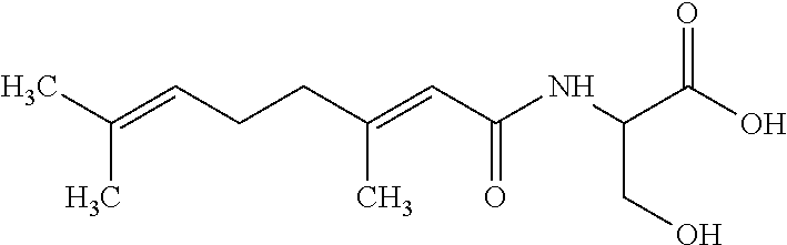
CC(=CCCC(=CC(NC(C(O)=O)CO)=O)C)C
